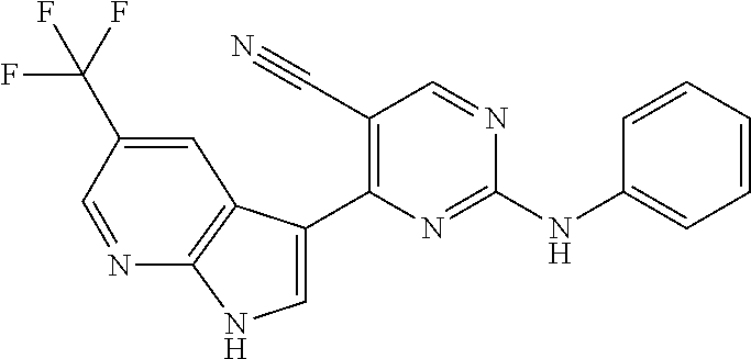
C1(NC2=NC(C3=CNC4=C3C=C(C(F)(F)F)C=N4)=C(C#N)C=N2)=CC=CC=C1
